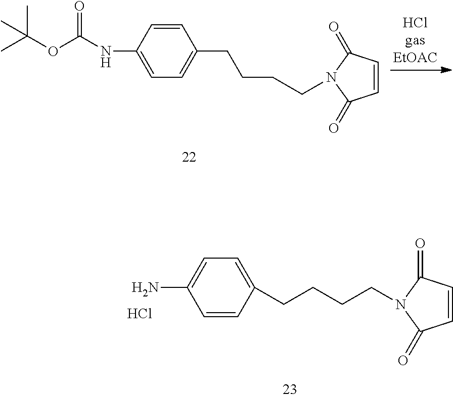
Cl.C1=CC(=O)N(CCCCC2=CC=C(N)C=C2)C1=O.C1=CC(=O)N(CCCCC2=CC=C(NC(=O)OC(C)(C)C)C=C2)C1=O
